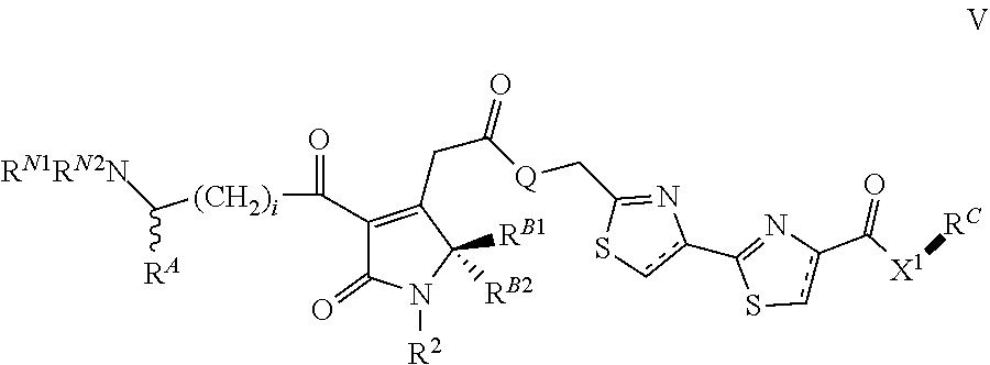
C1(C[Q]C(CC2=C(C([(CH2)i]C([RA])[RN1RN2N])=O)C(=O)N([R2])C2([RB1])[RB2])=O)=Nc(C2=Nc(C([X1][RC])=O)cS2)cS1
